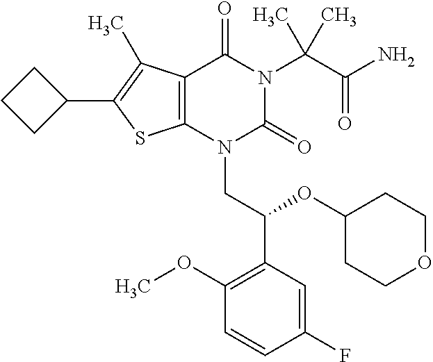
C12=C(C(C)=C(C3CCC3)S1)C(=O)N(C(C(=O)N)(C)C)C(=O)N2CC(C1=C(OC)C=CC(F)=C1)OC1CCOCC1
